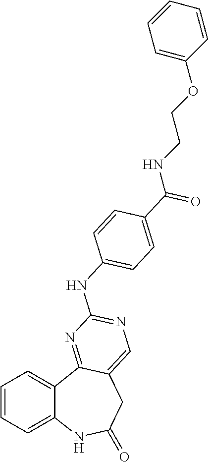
C1=CC=C2C(=C1)C1=NC(NC3=CC=C(C(=O)NCCOC4=CC=CC=C4)C=C3)=NC=C1CC(=O)N2
